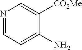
C1=C([CO2Me])C(N)=CC=N1
